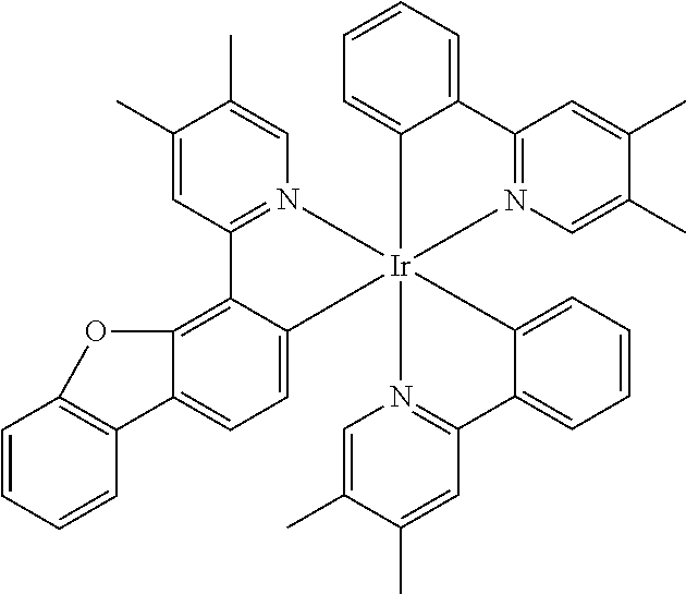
C1=C2C(=C3C(=C1)[Ir]14(N5=C3C=C(C)C(C)=C5)(C3=CC=CC=C3C3=N1C=C(C)C(C)=C3)N1=C(C=C(C)C(C)=C1)C1=CC=CC=C14)OC1=C2C=CC=C1
